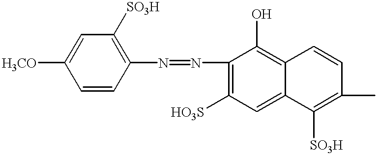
C1=CC(N=NC2=C([HO3S])C=C3C(=C2O)C=CC(C)=C3[SO3H])=C([SO3H])C=C1[H3CO]
